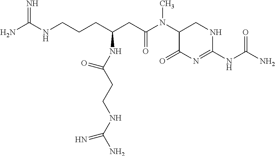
NC(NCCCC(CC(N(C1C(=O)N=C(NC(N)=O)NC1)C)=O)NC(CCNC(N)=N)=O)=N
